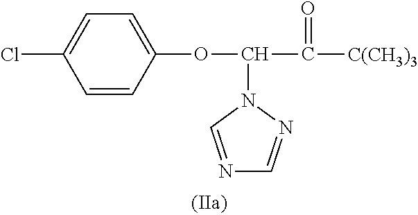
ClC1=CC=C(OC(C(=O)[C(CH3)3])N2C=NC=N2)C=C1
